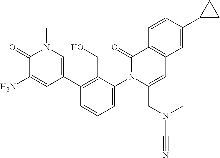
C1(C2=CN(C)C(=O)C(N)=C2)=C(CO)C(N2C(CN(C#N)C)=CC3=C(C2=O)C=CC(C2CC2)=C3)=CC=C1
